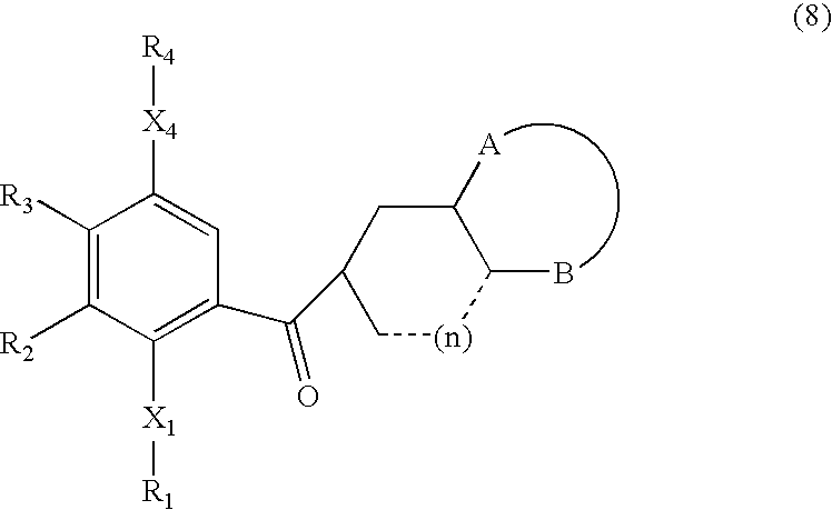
C1([R3])=C([R2])C([X1][R1])=C(C(=O)C2C[(n)]C(B)C([A])C2)C=C1[X4][R4]
